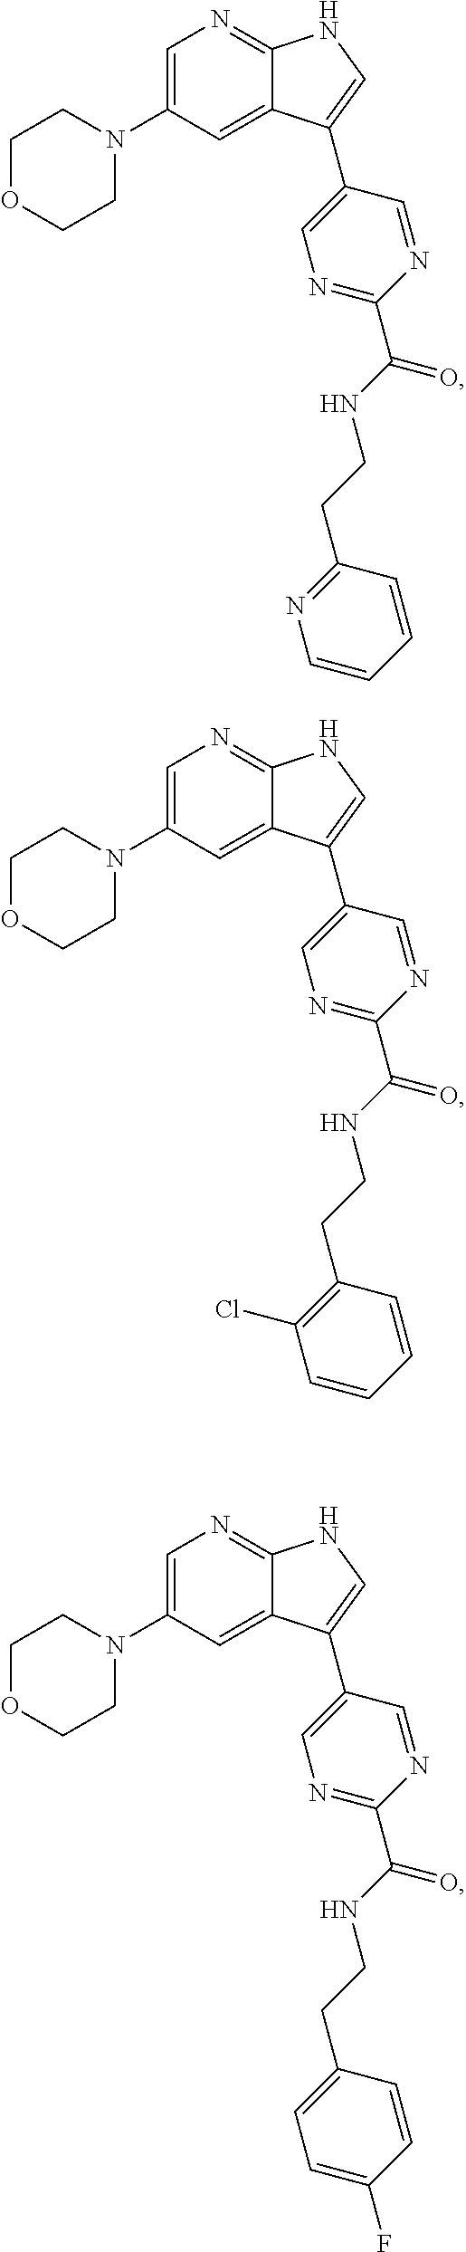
C1=C(N2CCOCC2)C=C2C(=N1)NC=C2C1=CN=C(C(NCCC2=NC=CC=C2)=O)N=C1.C1=C(N2CCOCC2)C=C2C(=N1)NC=C2C1=CN=C(C(NCCC2=C(Cl)C=CC=C2)=O)N=C1.C1=C(N2CCOCC2)C=C2C(=N1)NC=C2C1=CN=C(C(NCCC2=CC=C(F)C=C2)=O)N=C1
